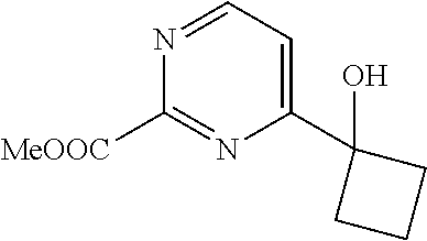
C1([MeOOC])=NC(C2(O)CCC2)=CC=N1
